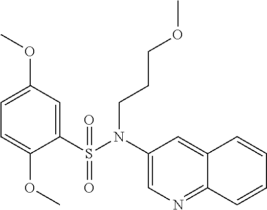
C1(S(N(C2=CN=C3C(=C2)C=CC=C3)CCCOC)(=O)=O)=CC(OC)=CC=C1OC
